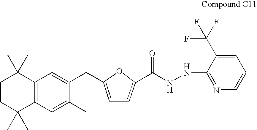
C1C(C)(C)C2=C(C=C(C)C(CC3=CC=C(C(=O)NNC4=NC=CC=C4C(F)(F)F)O3)=C2)C(C)(C)C1
